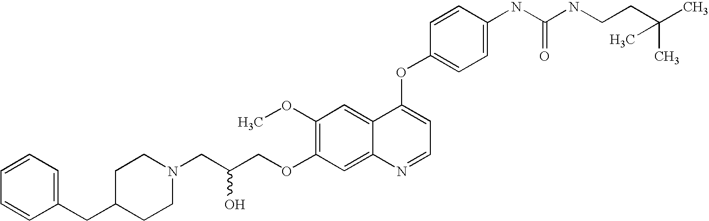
C(COC1=C(OC)C=C2C(=C1)N=CC=C2OC1=CC=C(NC(=O)NCCC(C)(C)C)C=C1)(CN1CCC(CC2=CC=CC=C2)CC1)O
